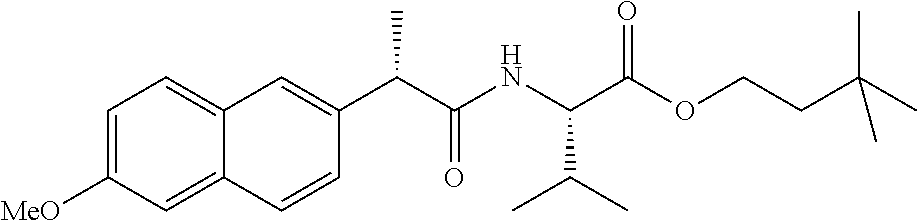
C1=C(C(C(NC(C(OCCC(C)(C)C)=O)C(C)C)=O)C)C=CC2=CC([MeO])=CC=C12
